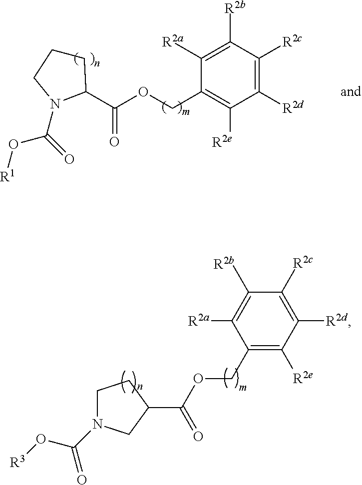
C1(COC(=O)C2CN(C(O[R3])=O)CC2)=C([R2e])C([R2d])=C([R2c])C([R2b])=C1[R2a].C1([R2d])=C([R2c])C([R2b])=C([R2a])C(COC(=O)C2CCCN2C(=O)O[R1])=C1[R2e]
